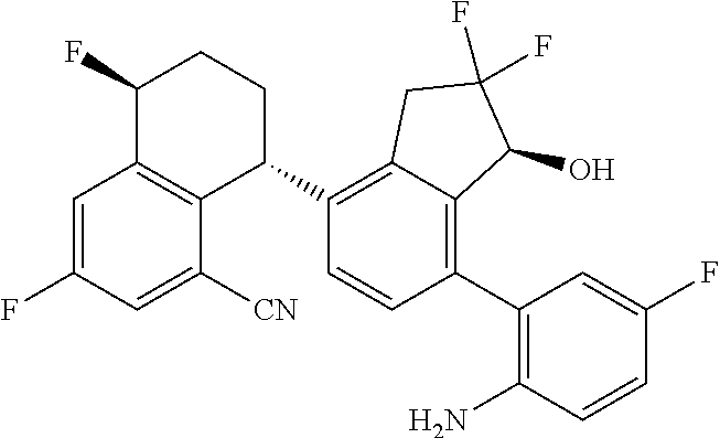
C1=C(F)C=C([CN])C2=C1C(F)CCC2C1=C2C(=C(C3=C(N)C=CC(F)=C3)C=C1)C(O)C(F)(F)C2
